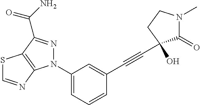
S1C=NC2=C1C(C(N)=O)=NN2C1=CC=CC(C#CC2(O)C(=O)N(C)CC2)=C1
